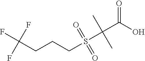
C(CCS(C(C(=O)O)(C)C)(=O)=O)C(F)(F)F
